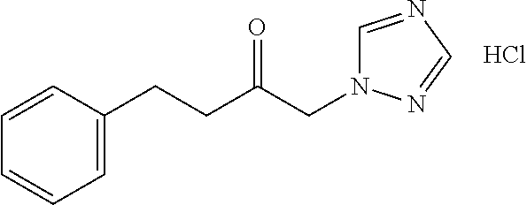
Cl.C1=CC(CCC(CN2C=NC=N2)=O)=CC=C1
